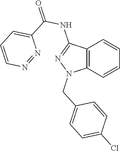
C12=C(C=CC=C1)N(CC1=CC=C(Cl)C=C1)N=C2NC(=O)C1=CC=CN=N1
